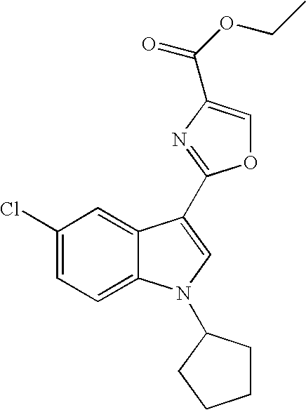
C1(Cl)=CC=C2C(=C1)C(C1=NC(C(OCC)=O)=CO1)=CN2C1CCCC1
